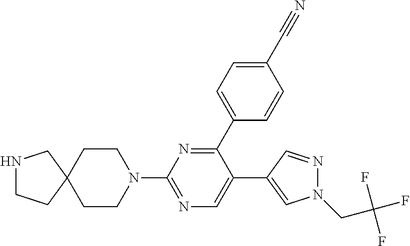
C1(C2=CN=C(N3CCC4(CC3)CNCC4)N=C2C2=CC=C(C#N)C=C2)=CN(CC(F)(F)F)N=C1
